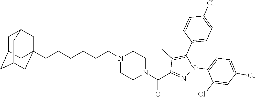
C(CCCCCN1CCN(C(C2=NN(C3=CC=C(Cl)C=C3Cl)C(C3=CC=C(Cl)C=C3)=C2C)=O)CC1)C12CC3CC(CC(C1)C3)C2
